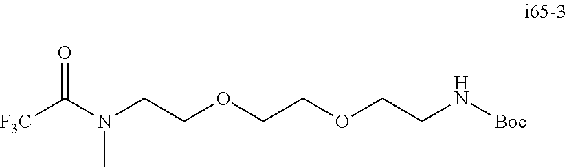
[F3C]C(N(CCOCCOCCN[Boc])C)=O
